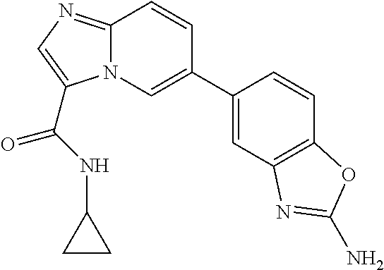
C1=C(C2=CN3C(=NC=C3C(=O)NC3CC3)C=C2)C=CC2=C1N=C(N)O2
